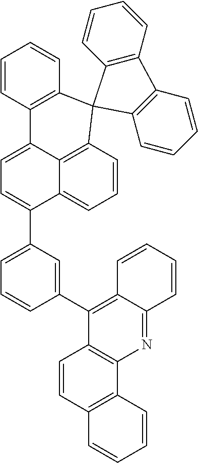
C1=CC2=C3C(=C1)C(C1=CC=CC(C4=C5C(=NC6=C4C=CC4=C6C=CC=C4)C=CC=C5)=C1)=CC=C3C1=C(C=CC=C1)C21C2=C(C=CC=C2)C2=C1C=CC=C2
